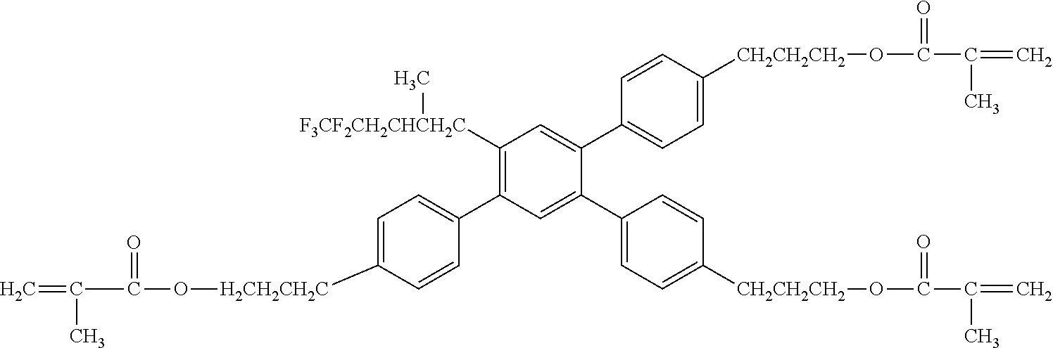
C=C(C)C(=O)O[H2CH2CH2C]C1=CC=C(C2=C([F3CF2CH2CHCH2C]C)C=C(C3=CC=C([CH2CH2CH2]OC(=O)C(=C)C)C=C3)C(C3=CC=C([CH2CH2CH2]OC(=O)C(=C)C)C=C3)=C2)C=C1
